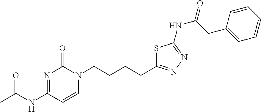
CC(NC1=NC(=O)N(CCCCC2=NN=C(NC(=O)CC3=CC=CC=C3)S2)C=C1)=O
